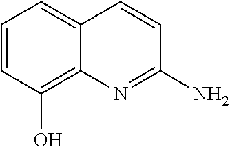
C1=CC(O)=C2C(=C1)C=CC(N)=N2
